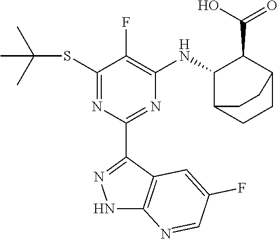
C1(SC(C)(C)C)=NC(C2=NNC3=C2C=C(F)C=N3)=NC([HN]C2C(C(O)=O)C3CCC2CC3)=C1F
